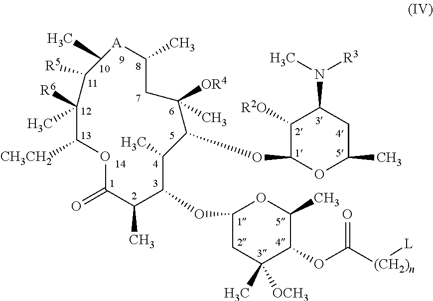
C1(OC2C(C)C(OC3OC(C)CC(N(C)[R3])C3[R2O])C(C)([OR4])CC(C)[A]C(C)C([R5])C(C)([R6])C([CH3CH2])OC(=O)C2C)CC([OCH3])(C)C(OC([(CH2)n][L])=O)C(C)O1
